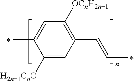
C1([H2n+1CnO])=CC(C=CC)=C([OCnH2n+1])C=C1C
